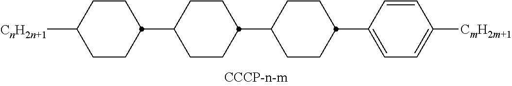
C1(C2CCC(C3CCC([CnH2n+1])CC3)CC2)CCC(C2=CC=C([CmH2m+1])C=C2)CC1
